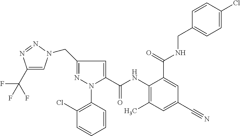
C1(C(F)(F)F)=CN(CC2=NN(C3=C(Cl)C=CC=C3)C(C(NC3=C(C)C=C(C#N)C=C3C(=O)NCC3=CC=C(Cl)C=C3)=O)=C2)N=N1
